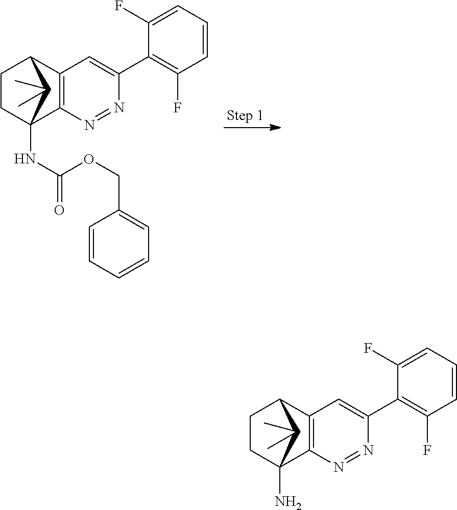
C12=C(N=NC(C3=C(F)C=CC=C3F)=C1)C1(NC(OCC3=CC=CC=C3)=O)CCC2C1(C)C.C12=C(N=NC(C3=C(F)C=CC=C3F)=C1)C1(N)CCC2C1(C)C
